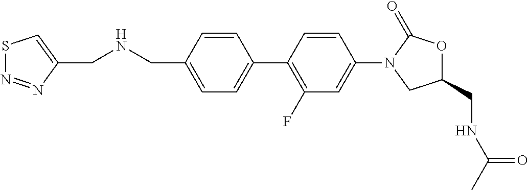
N(CC1=CC=C(C2=C(F)C=C(N3CC(CNC(C)=O)OC3=O)C=C2)C=C1)CC1=CSN=N1
